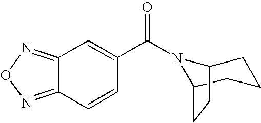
C12=NON=C1C=CC(C(=O)N1C3CCCC1CC3)=C2
